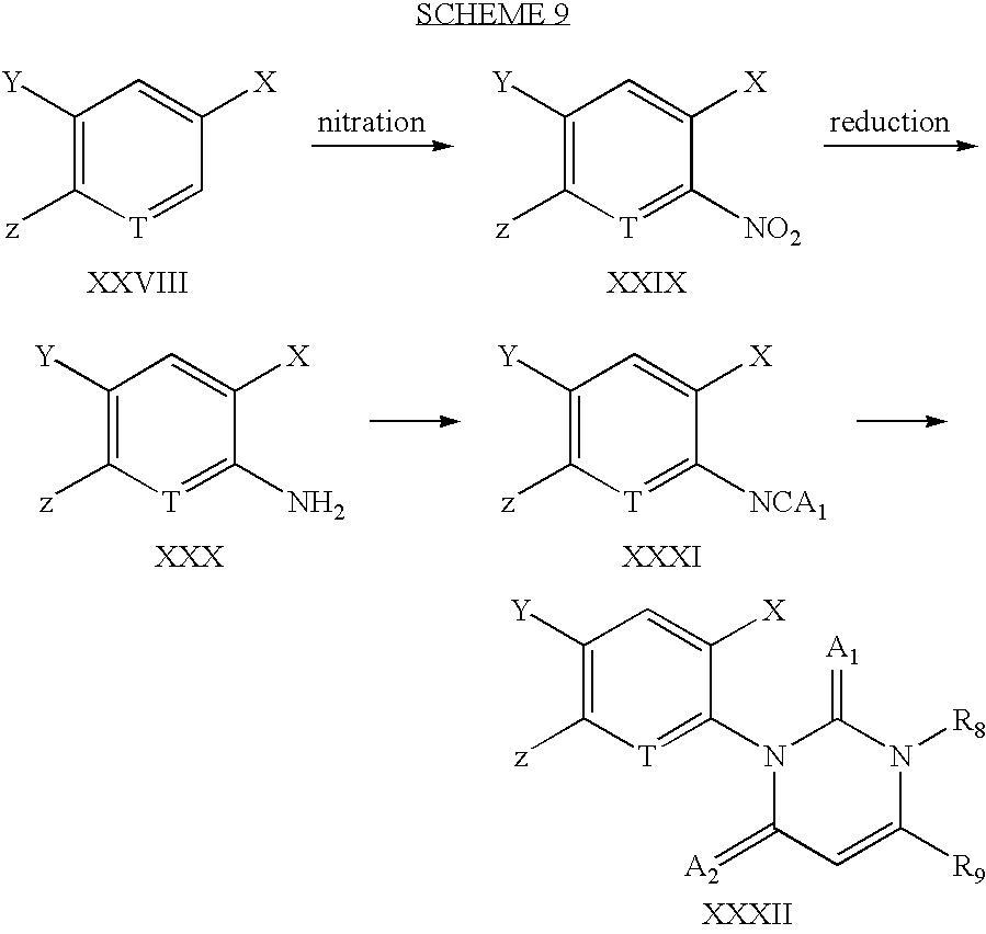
C1([Y])=C([z])[T]=CC([X])=C1.C1([Y])=C([z])[T]=C([NO2])C([X])=C1.C1([Y])=C([z])[T]=C(N)C([X])=C1.C1([Y])=C([z])[T]=C([NCA1])C([X])=C1.C1([Y])=C([z])[T]=C(N2C(=[A2])C=C([R9])N([R8])C2=[A1])C([X])=C1
